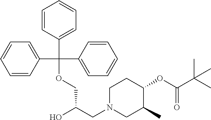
C1(C(C2=CC=CC=C2)(C2=CC=CC=C2)OCC(CN2CC(C)C(OC(=O)C(C)(C)C)CC2)O)=CC=CC=C1
